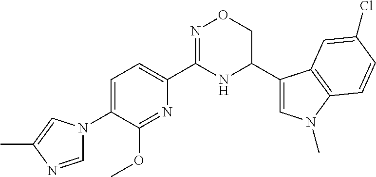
C1=C(N2C=NC(C)=C2)C(OC)=NC(C2=NOCC(C3=CN(C)C4=C3C=C(Cl)C=C4)N2)=C1
